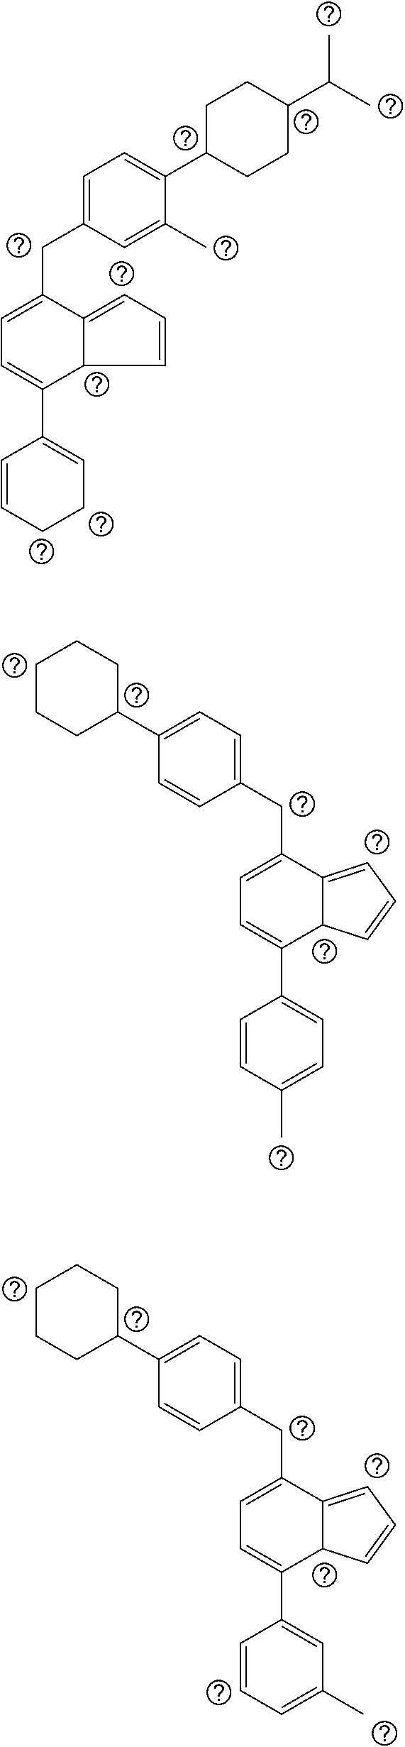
C1C(C2=CC=C(CC3=CC=C(C4=CC=C(C)C=C4)C4C3=CC=C4)C=C2)CCCC1.C1C(C2=CC=C(CC3=CC=C(C4=CC(C)=CC=C4)C4C3=CC=C4)C=C2)CCCC1.C1(C)=CC(CC2=CC=C(C3=CCCC=C3)C3C2=CC=C3)=CC=C1C1CCC(C(C)C)CC1
